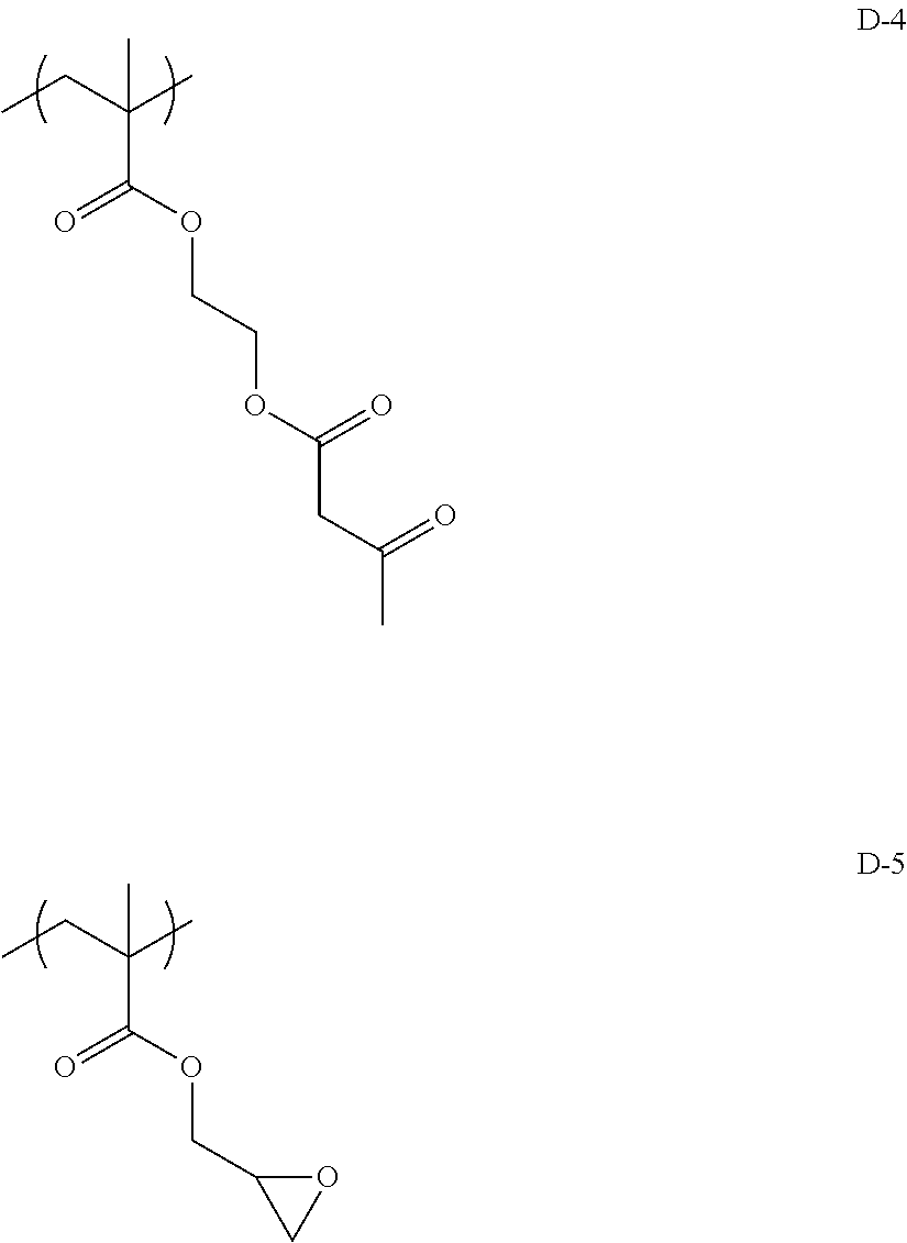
C(C(C)(C)C(OCCOC(CC(C)=O)=O)=O)C.C(C(C)(C)C(OCC1CO1)=O)C
